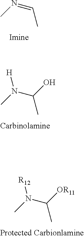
CN(C(C)O)[H].CN=CC.CN(C(C)[OR11])[R12]
